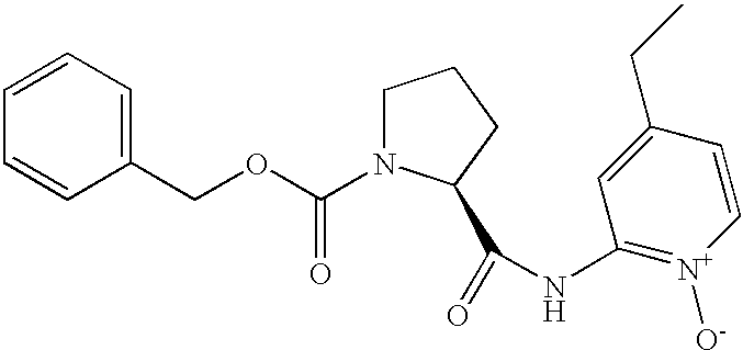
C1(COC(=O)N2CCCC2C(=O)NC2=[N+]([O-])C=CC(CC)=C2)=CC=CC=C1
